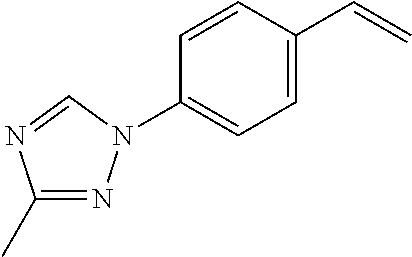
C1(C)=NN(C2=CC=C(C=C)C=C2)C=N1
